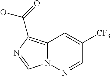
C12=C(C(=O)O)N=CN1N=CC([CF3])=C2
